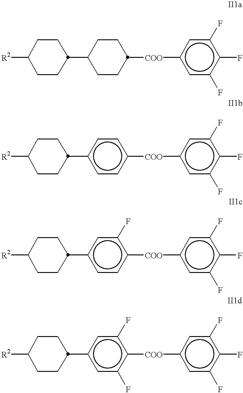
[R2]C1CCC(C2CCC([COO]c3cc(F)c(F)c(F)c3)CC2)CC1.[R2]C1CCC(c2ccc([COO]c3cc(F)c(F)c(F)c3)cc2)CC1.[R2]C1CCC(c2ccc([COO]c3cc(F)c(F)c(F)c3)c(F)c2)CC1.[R2]C1CCC(c2cc(F)c([COO]c3cc(F)c(F)c(F)c3)c(F)c2)CC1
